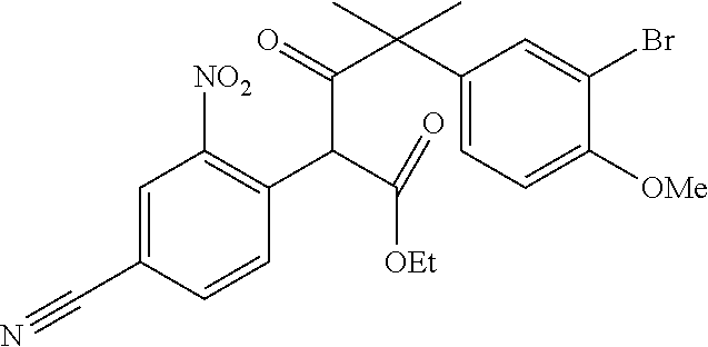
C1(C(C(=O)C(C2=C([NO2])C=C(C#N)C=C2)C([OEt])=O)(C)C)=CC=C([OMe])C(Br)=C1
